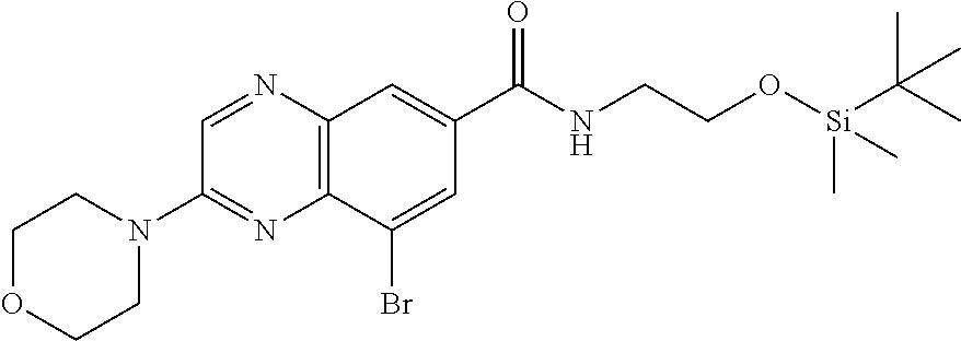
C1OCCN(C2=NC3=C(N=C2)C=C(C(NCCO[Si](C)(C(C)(C)C)C)=O)C=C3Br)C1
